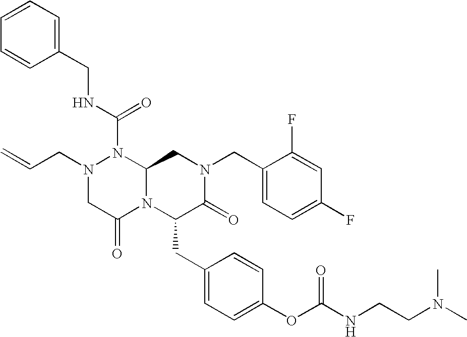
N1(CC=C)CC(=O)N2C(N1C(NCC1=CC=CC=C1)=O)CN(CC1=CC=C(F)C=C1F)C(=O)C2CC1=CC=C(OC(NCCN(C)C)=O)C=C1
